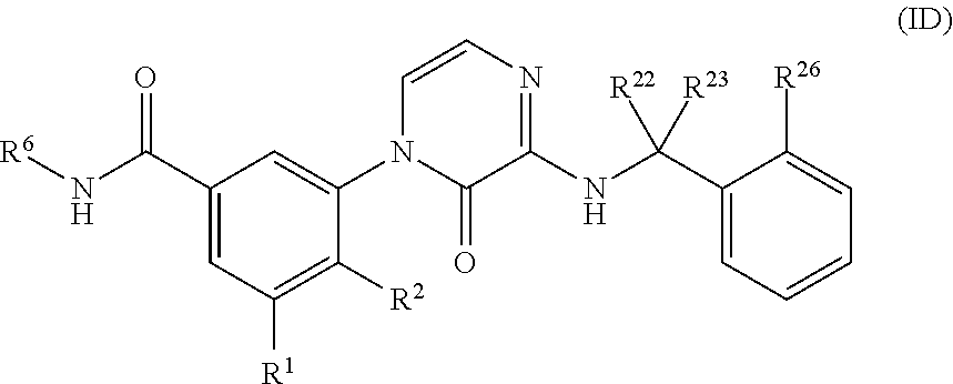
C1(C(N[R6])=O)=CC([R1])=C([R2])C(N2C(=O)C(NC(C3=CC=CC=C3[R26])([R22])[R23])=NC=C2)=C1
